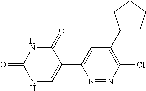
N1C(=O)C(C2=CC(C3CCCC3)=C(Cl)N=N2)=CNC1=O
